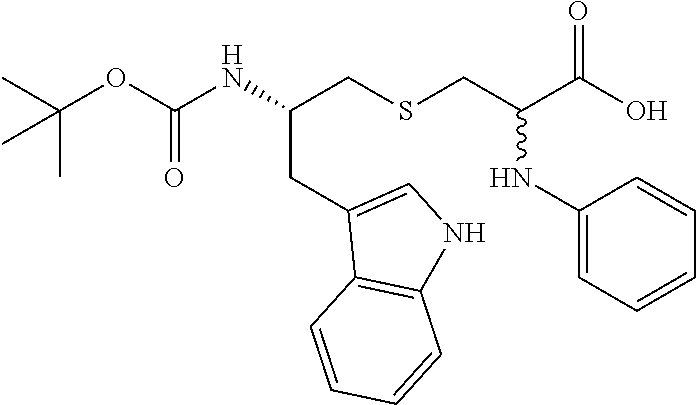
CC(OC(NC(CSCC(C(O)=O)NC1=CC=CC=C1)CC1=CNC2=C1C=CC=C2)=O)(C)C
